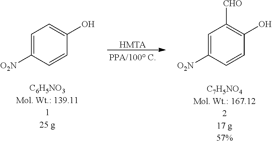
C1=C([O2N])C=CC(O)=C1.C1=C([O2N])C=CC(O)=C1[CHO].[HMTA]
